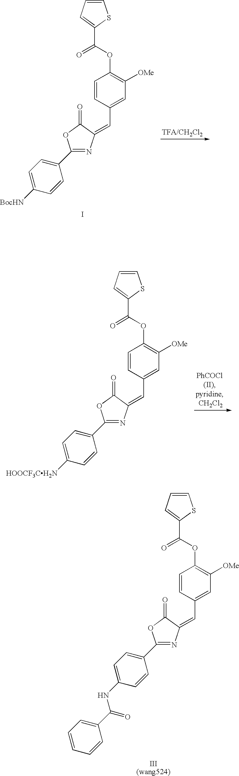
C1(C2=CC=C([BocHN])C=C2)=NC(=CC2=CC([OMe])=C(OC(=O)C3=CC=CS3)C=C2)C(=O)O1.I.C1(C2=CC=C([HOOCF3CH2N])C=C2)=NC(=CC2=CC([OMe])=C(OC(=O)C3=CC=CS3)C=C2)C(=O)O1.C1(C2=CC=C(NC(=O)C3=CC=CC=C3)C=C2)=NC(=CC2=CC([OMe])=C(OC(=O)C3=CC=CS3)C=C2)C(=O)O1.[III(wang524)]
